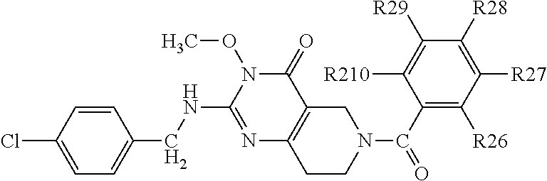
C1=C(Cl)C=CC(CNC2=NC3=C(C(=O)N2OC)CN(C(=O)C2=C([R26])C([R27])=C([R28])C([R29])=C2[R210])CC3)=C1
